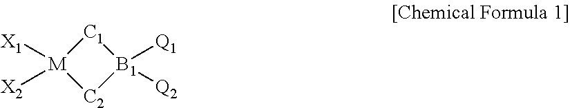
[C1]1[M]([X1])([X2])[C2][B1]1([Q2])[Q1]
